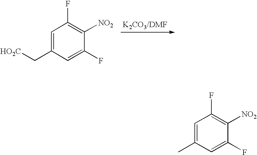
C1=C(C[HO2C])C=C(F)C([NO2])=C1F.C1=C(C)C=C(F)C([NO2])=C1F
